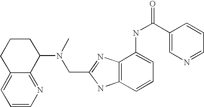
C12=CC=CN=C1C(N(C)CC1=NC3=C(N1)C=CC=C3NC(=O)C1=CN=CC=C1)CCC2
